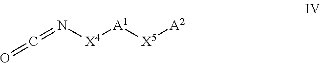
[X4]([A1][X5][A2])N=C=O
